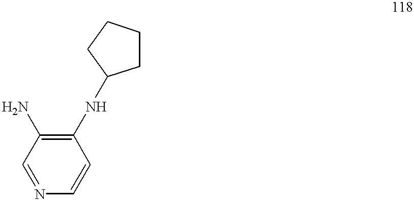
C1=NC=CC(NC2CCCC2)=C1N
